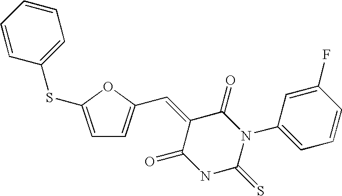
C1=C(SC2=CC=CC=C2)OC(C=C2C(=O)N(C3=CC=CC(F)=C3)C(=S)NC2=O)=C1
